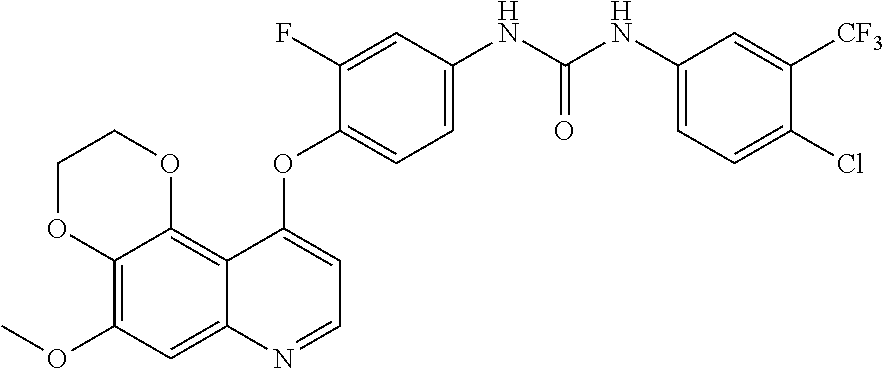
C12=C(OC)C=C3C(=C1OCCO2)C(OC1=CC=C(NC(NC2=CC=C(Cl)C([CF3])=C2)=O)C=C1F)=CC=N3
